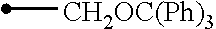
[CH2OC(Ph)3]C
